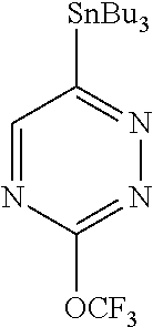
C1=NC([OCF3])=NN=C1[SnBu3]
